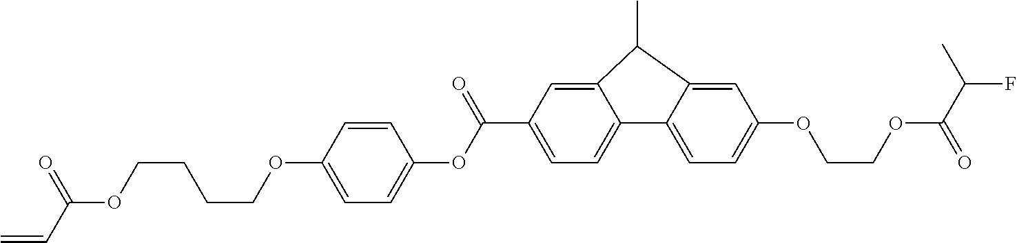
C(C1=CC=C2C3=CC=C(OCCOC(=O)C(C)F)C=C3C(C)C2=C1)(OC1=CC=C(OCCCCOC(C=C)=O)C=C1)=O
